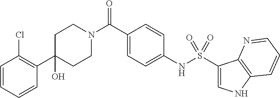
C1CN(C(C2=CC=C(NS(C3=CNC4=C3N=CC=C4)(=O)=O)C=C2)=O)CCC1(O)C1=C(Cl)C=CC=C1
